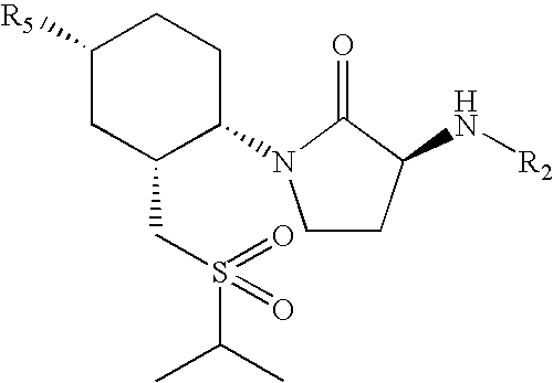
C1CC(N[R2])C(=O)N1C1CCC([R5])CC1CS(C(C)C)(=O)=O
